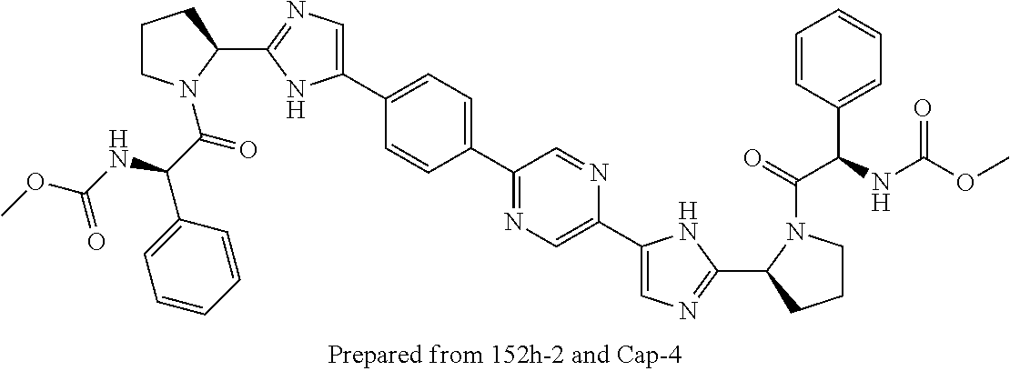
C1CN(C(C(NC(OC)=O)C2=CC=CC=C2)=O)C(C2=NC=C(C3=CC=C(C4=NC=C(C5=CN=C(C6CCCN6C(=O)C(C6=CC=CC=C6)NC(OC)=O)N5)N=C4)C=C3)N2)C1
